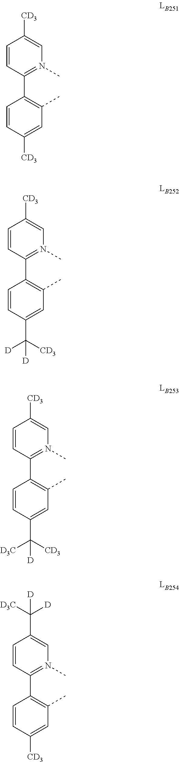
C1=CC(C2=C(C)C=C([CD3])C=C2)=N(C)C=C1[CD3].C1=CC(C2=C(C)C=C(C([CD3])([D])[D])C=C2)=N(C)C=C1[CD3].C1=CC(C2=C(C)C=C(C([CD3])([D3C])[D])C=C2)=N(C)C=C1[CD3].C1=CC(C2=C(C)C=C([CD3])C=C2)=N(C)C=C1C([D3C])([D])[D]
